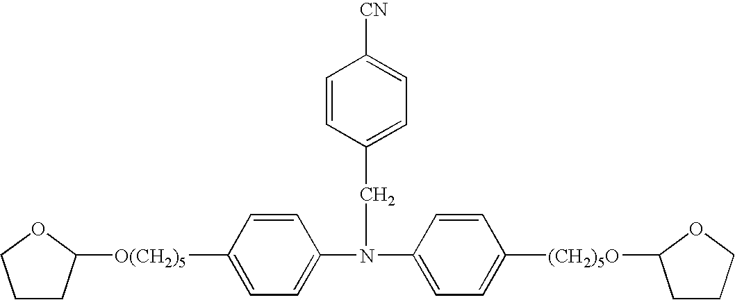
C1=C(N(C2=CC=C([(CH2)5O]C3CCCO3)C=C2)CC2=CC=C([CN])C=C2)C=CC([O(CH2)5]C2CCCO2)=C1
